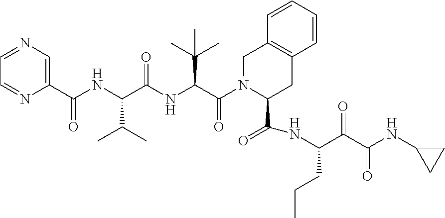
C1=NC=C(C(NC(C(NC(C(N2C(C(=O)NC(C(C(NC3CC3)=O)=O)CCC)CC3=C(C2)C=CC=C3)=O)C(C)(C)C)=O)C(C)C)=O)N=C1
